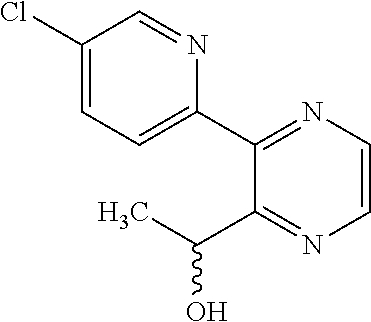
C1=CN=C(C2=CC=C(Cl)C=N2)C(C(C)O)=N1
